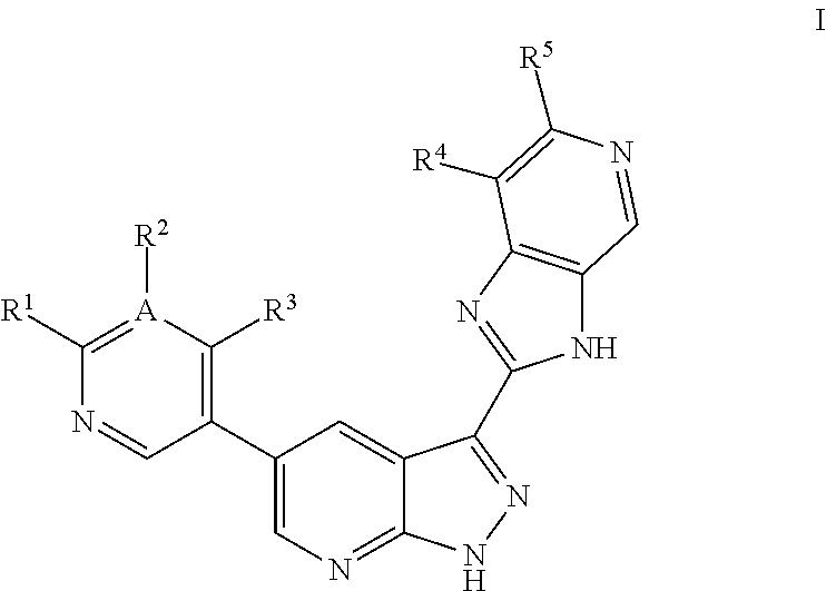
C1(C2=CN=C3C(=C2)C(C2=NC4=C(N2)C=NC([R5])=C4[R4])=NN3)=C([R3])[A]([R2])=C([R1])N=C1
